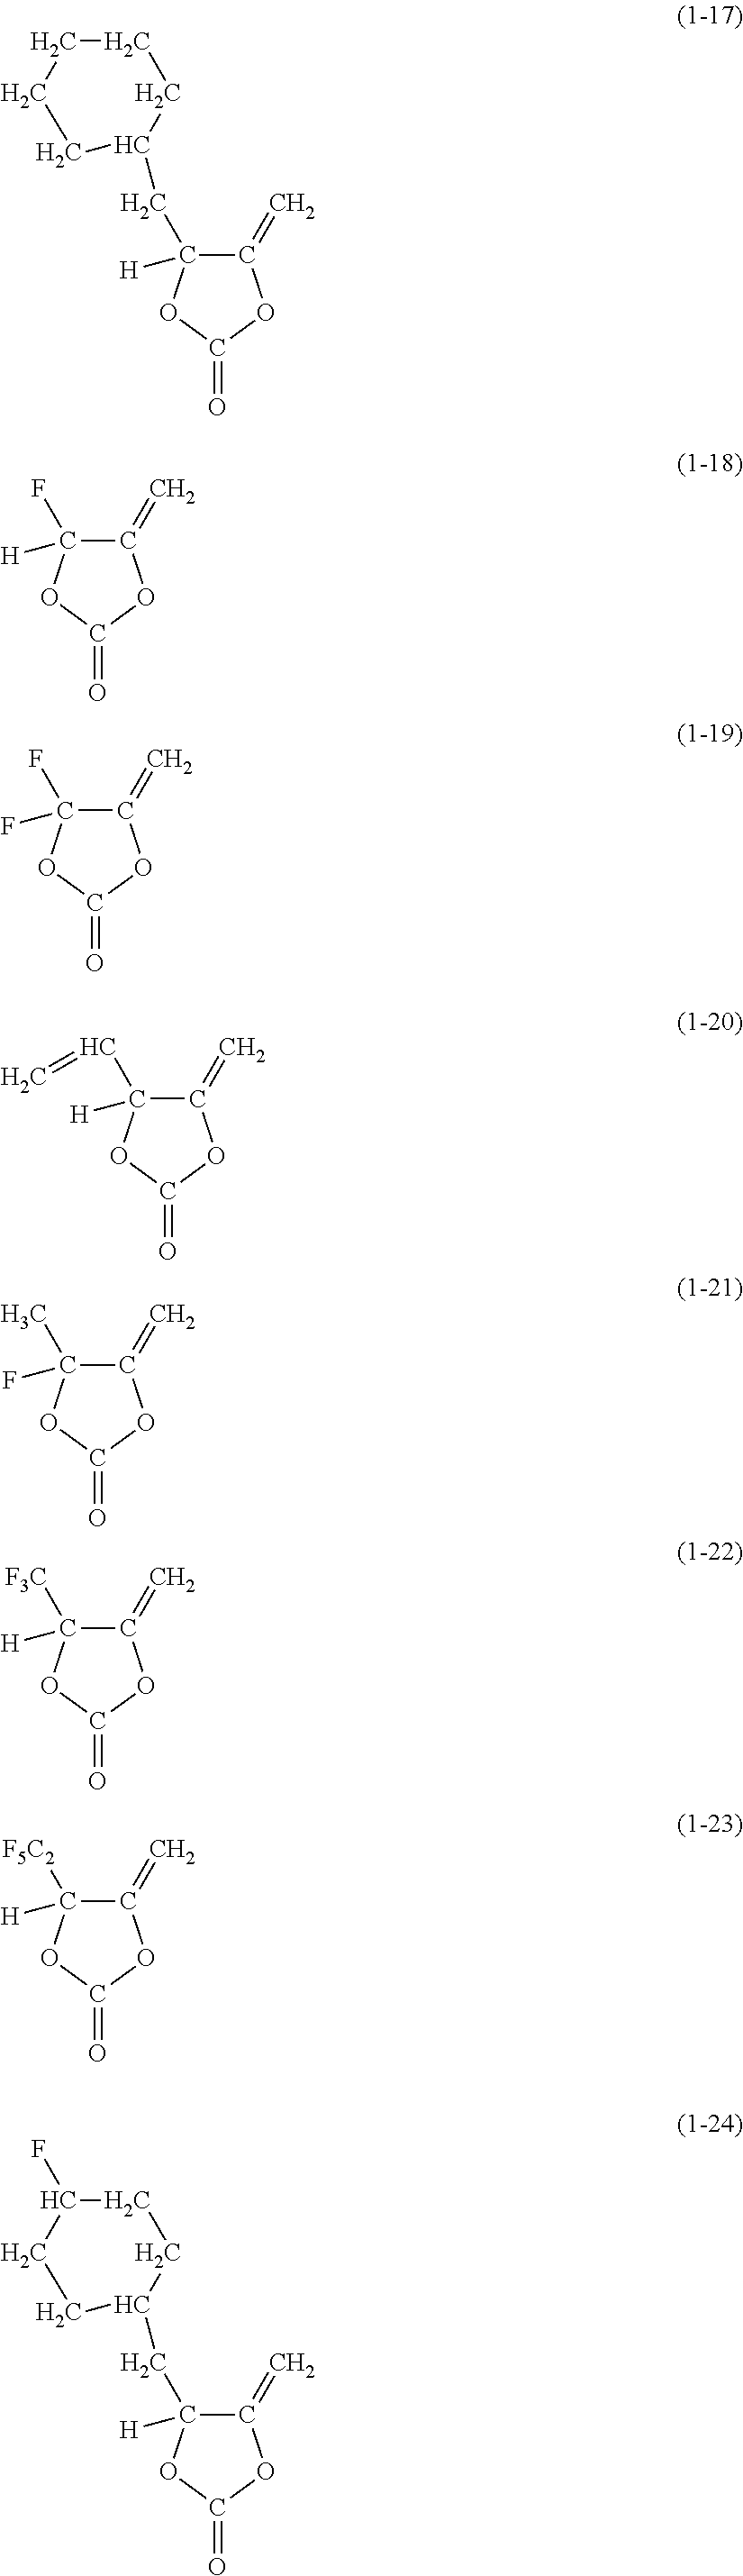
C1(=C)C([H])(CC2CCCCC2)OC(=O)O1.C1(=C)C(F)([H])OC(=O)O1.C1(=C)C(F)(F)OC(=O)O1.C1(=C)C(C=C)([H])OC(=O)O1.C1(=C)C(C)(F)OC(=O)O1.C1(=C)C([F3C])([H])OC(=O)O1.C1(=C)C([F5C2])([H])OC(=O)O1.C1(=C)C([H])(CC2CCC(F)CC2)OC(=O)O1
